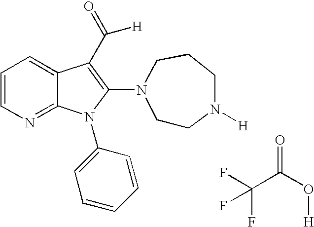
C1=CN=C2C(=C1)C(C(=O)[H])=C(N1CCN([H])CCC1)N2C1=CC=CC=C1.O=C(O[H])C(F)(F)F
